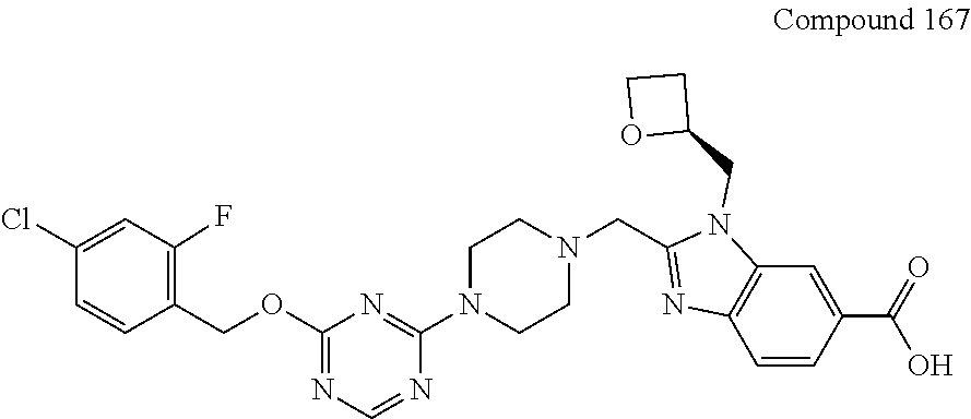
C1=CC(COC2=NC=NC(N3CCN(CC4=NC5=C(C=C(C(=O)O)C=C5)N4CC4CCO4)CC3)=N2)=C(F)C=C1Cl
